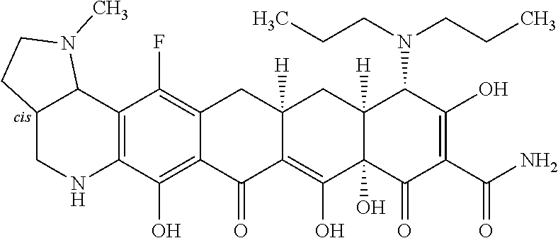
C12=C(C(O)=C3C(=C1F)CC1([H])CC4([H])C(N(CCC)CCC)C(O)=C(C(=O)N)C(=O)C4(O)C(O)=C1C3=O)NCC1C2N(C)CC1
